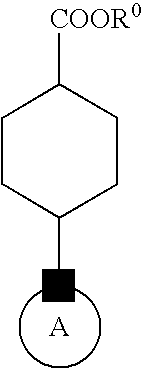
C1CC(N)CCC1[COOR0]
